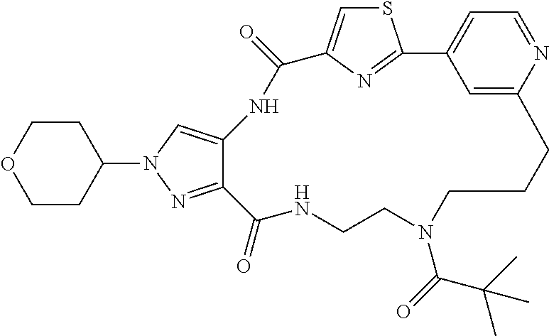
S1C=C2N=C1C1=CC=NC(=C1)CCCN(C(=O)C(C)(C)C)CCNC(=O)C1=NN(C3CCOCC3)C=C1NC2=O
